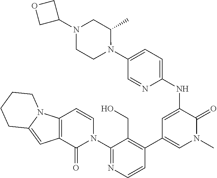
C1(N2C=CC3=C(C2=O)C=C2N3CCCC2)=NC=CC(C2=CN(C)C(=O)C(NC3=CC=C(N4C(C)CN(C5COC5)CC4)C=N3)=C2)=C1CO
